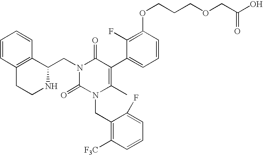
C1=CC=CC2=C1CCNC2CN1C(=O)N(CC2=C([F3C])C=CC=C2F)C(C)=C(C2=CC=CC(OCCCOCC(O)=O)=C2F)C1=O
